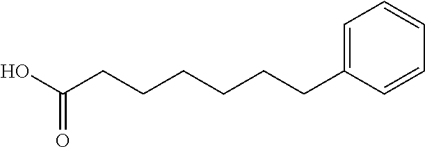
OC(CCCCCCC1=CC=CC=C1)=O
